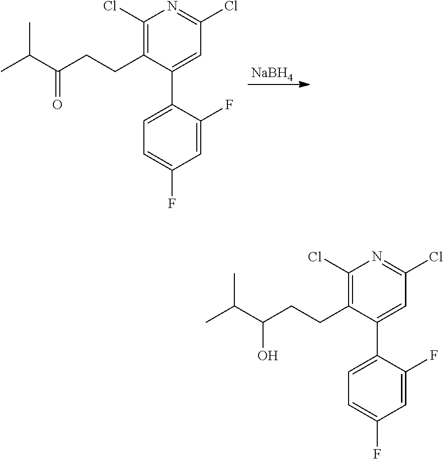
[NaBH4].C1(C2=CC=C(F)C=C2F)=CC(Cl)=NC(Cl)=C1CCC(C(C)C)=O.C1(C2=CC=C(F)C=C2F)=CC(Cl)=NC(Cl)=C1CCC(C(C)C)O
